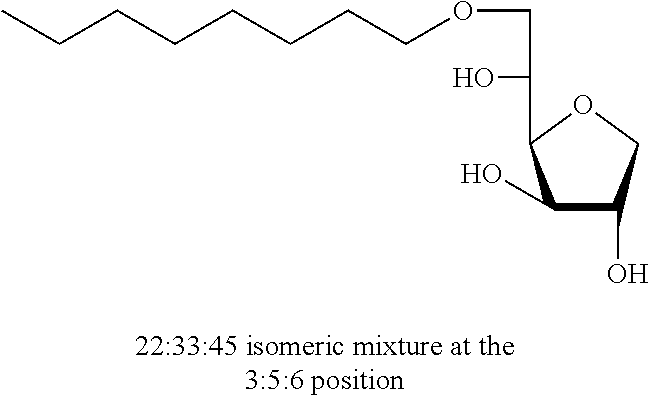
C(CCCCOCC(O)C1C(O)C(O)CO1)CCC
